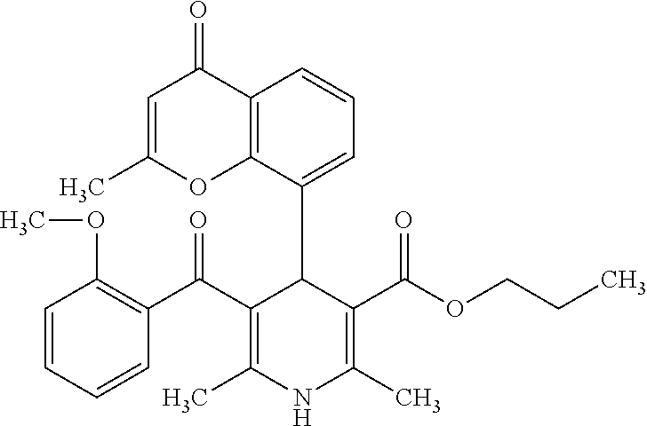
C12=C(C(C3C(C(C4=C(OC)C=CC=C4)=O)=C(C)NC(C)=C3C(OCCC)=O)=CC=C1)OC(C)=CC2=O
